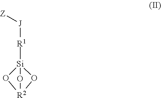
[J]([R1][Si]12O[R2](O1)O2)[Z]
